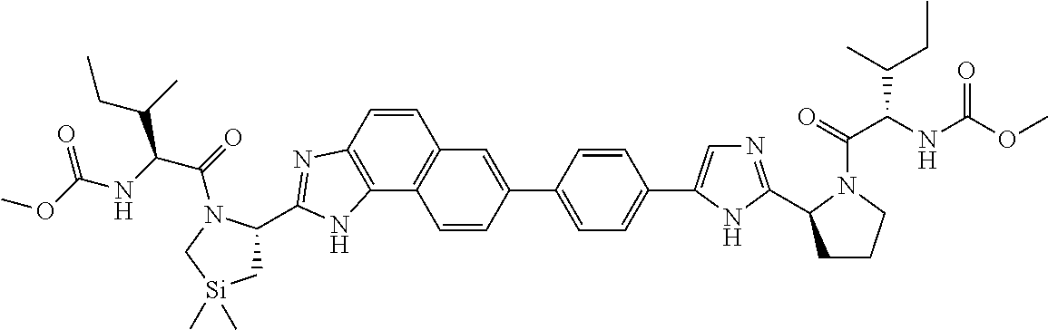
C1(C2=CC3=C(C4=C(C=C3)N=C(C3C[Si](C)(C)CN3C(=O)C(NC(OC)=O)C(C)CC)N4)C=C2)=CC=C(C2=CN=C(C3CCCN3C(=O)C(NC(OC)=O)C(CC)C)N2)C=C1
